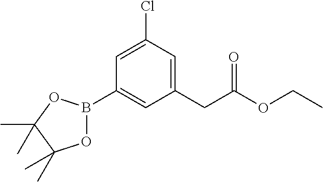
C1(CC(OCC)=O)=CC(Cl)=CC(B2OC(C)(C)C(C)(C)O2)=C1
